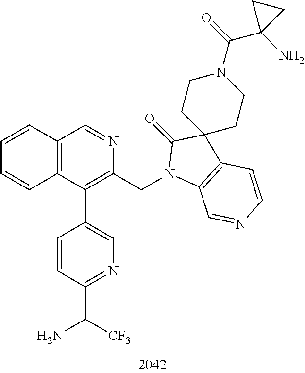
C1=CC2=C(C=C1)C(C1=CN=C(C([CF3])N)C=C1)=C(CN1C3=C(C=CN=C3)C3(C1=O)CCN(C(=O)C1(N)CC1)CC3)N=C2
